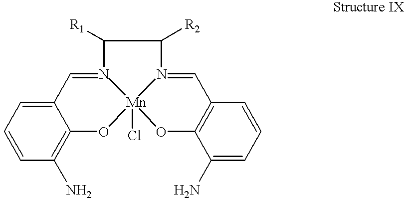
C1(C=NC(C(N=CC2=C(O)C(N)=CC=C2)[R2])[R1])=CC=CC(N)=C1O.[Mn]Cl
